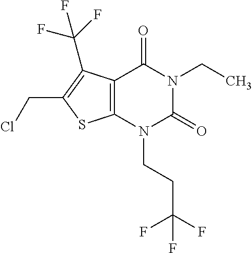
C12=C(N(CCC(F)(F)F)C(=O)N(CC)C1=O)SC(CCl)=C2C(F)(F)F
